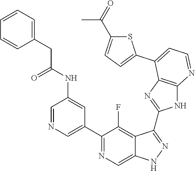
C1=NC=C(C2=NC=C3C(=C2F)C(C2=NC4=C(N2)N=CC=C4C2=CC=C(C(=O)C)S2)=NN3)C=C1NC(CC1=CC=CC=C1)=O
